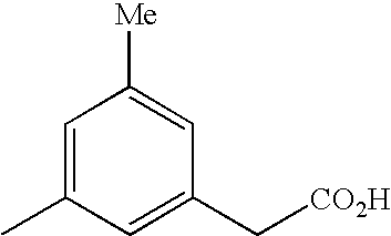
C1=C(C)C=C(C[CO2H])C=C1[Me]
